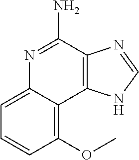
C1(OC)=C2C(=CC=C1)N=C(N)C1=C2NC=N1
